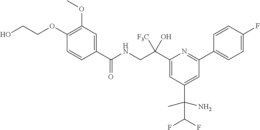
C1(C(NCC(C2=CC(C(C)(N)C(F)F)=CC(C3=CC=C(F)C=C3)=N2)([F3C])O)=O)=CC(OC)=C(OCCO)C=C1
